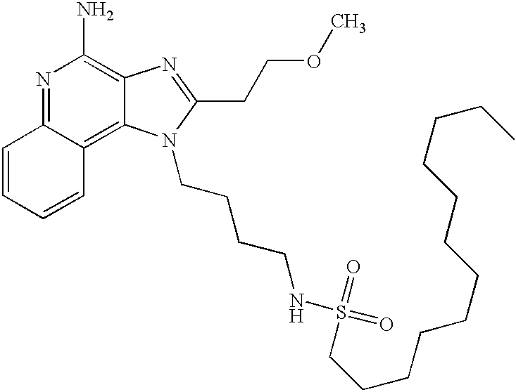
N1=C2C(=C3C(=C1N)N=C(CCOC)N3CCCCNS(=O)(=O)CCCCCCCCCCCC)C=CC=C2
